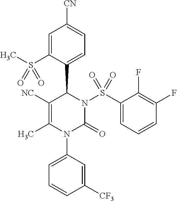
C1=C(S(C)(=O)=O)C(C2N(S(C3=CC=CC(F)=C3F)(=O)=O)C(=O)N(C3=CC=CC([CF3])=C3)C(C)=C2[NC])=CC=C1[CN]
